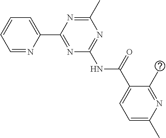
C1=NC(C2=NC(NC(C3=CC=C(C)N=C3C)=O)=NC(C)=N2)=CC=C1
